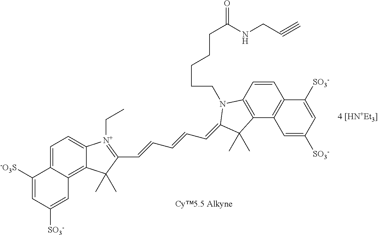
C1=C2C(=C3C(=C1)[N+](CC)=C(C=CC=CC=C1N(CCCCCC(NCC#C)=O)C4=C(C5=C(C=C4)C([SO3-])=CC([SO3-])=C5)C1(C)C)C3(C)C)C=C([SO3-])C=C2[-O3S]
